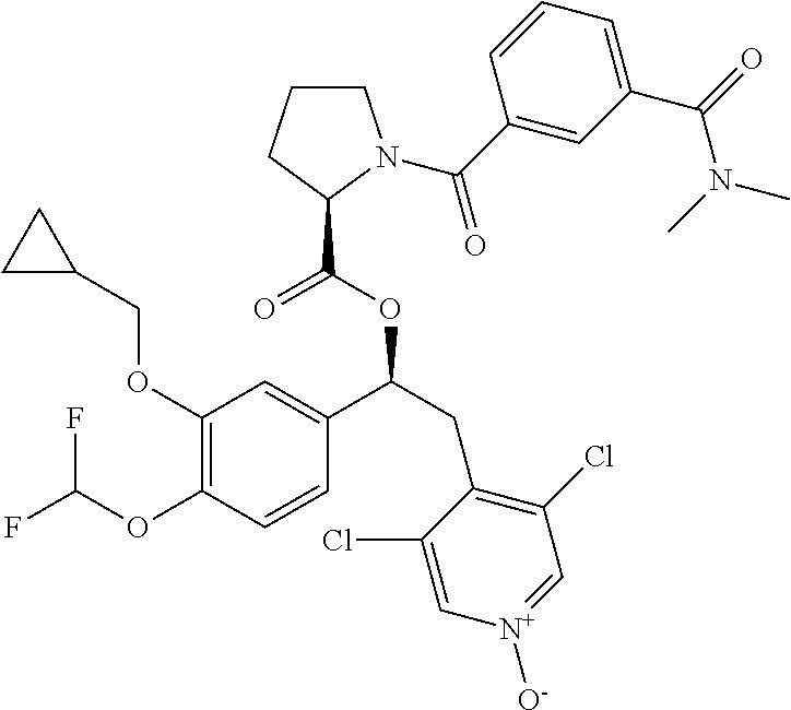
O(C1=C(OC(F)F)C=CC(C(OC(=O)C2CCCN2C(=O)C2=CC(C(=O)N(C)C)=CC=C2)CC2=C(Cl)C=[N+]([O-])C=C2Cl)=C1)CC1CC1
